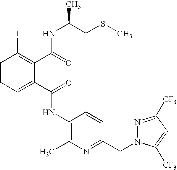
C1=CC=C(C(=O)NC2=C(C)N=C(CN3N=C([CF3])C=C3[CF3])C=C2)C(C(=O)NC(CSC)C)=C1I
